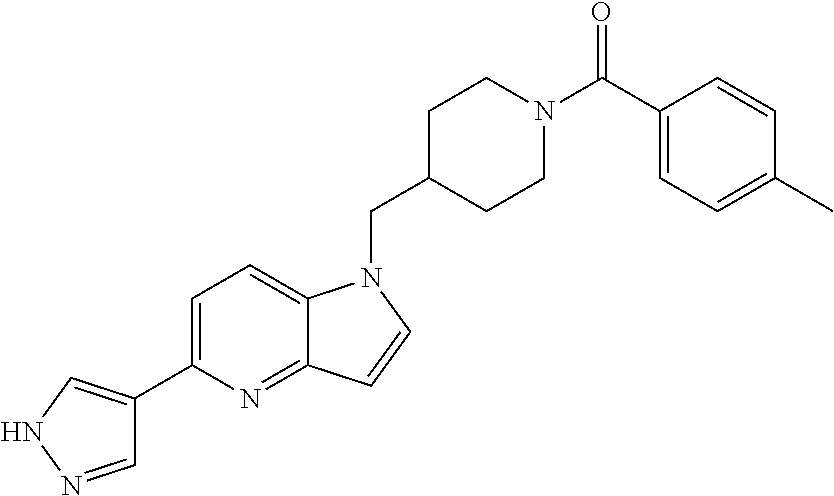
C1=NNC=C1C1=CC=C2C(=N1)C=CN2CC1CCN(C(C2=CC=C(C)C=C2)=O)CC1
